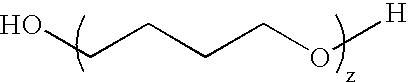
C(CCCO[H])O
